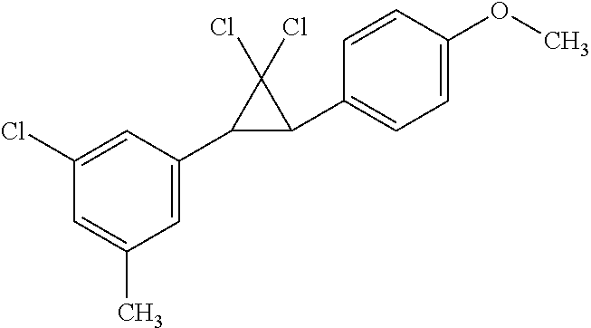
C1=C(C2C(C3=CC=C(OC)C=C3)C2(Cl)Cl)C=C(Cl)C=C1C
